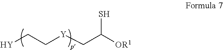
[Y]CC[Y]CC(S)[OR1]
